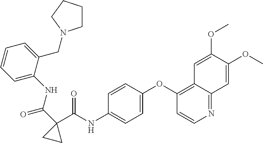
C1=C(OC2=C3C(=NC=C2)C=C(OC)C(OC)=C3)C=CC(NC(C2(C(NC3=CC=CC=C3CN3CCCC3)=O)CC2)=O)=C1
